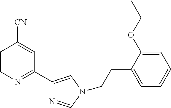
C1=CN=C(C2=CN(CCC3=CC=CC=C3OCC)C=N2)C=C1[CN]
